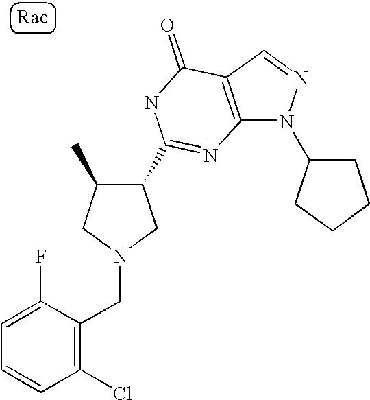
C12=C(C=NN1C1CCCC1)C(=O)NC(C1C(C)CN(CC3=C(Cl)C=CC=C3F)C1)=N2
